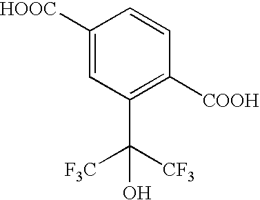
C1([HOOC])=CC(C([F3C])(O)[CF3])=C([COOH])C=C1
